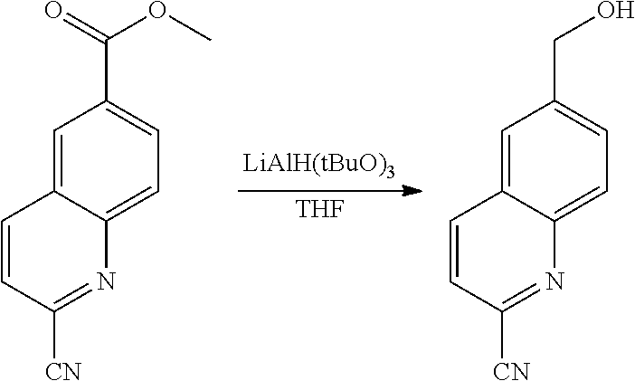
[THF].C1=C2C(=CC=C1C(OC)=O)N=C([CN])C=C2.C1=C2C(=CC=C1CO)N=C([CN])C=C2
